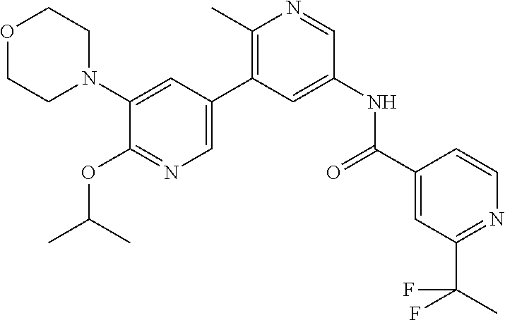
O1CCN(C2=CC(C3=C(C)N=CC(NC(C4=CC(C(C)(F)F)=NC=C4)=O)=C3)=CN=C2OC(C)C)CC1
